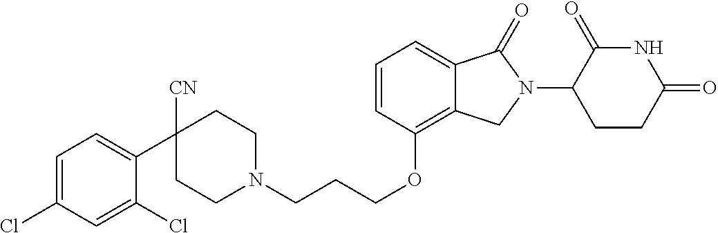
C1CN(CCCOC2=C3C(=CC=C2)C(=O)N(C2C(=O)NC(=O)CC2)C3)CCC1([CN])C1=CC=C(Cl)C=C1Cl
